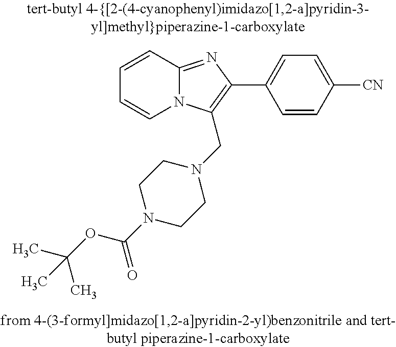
C1=CC2=NC(C3=CC=C([CN])C=C3)=C(CN3CCN(C(OC(C)(C)C)=O)CC3)N2C=C1
